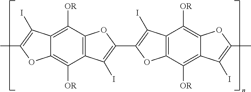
C12=C(C([OR])=C3C(=C1[OR])OC(C)=C3I)OC(C1=C(I)C3=C(C([OR])=C4C(=C3[OR])OC(C)=C4I)O1)=C2I
